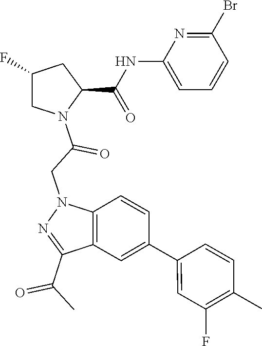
C1(C(=O)C)=NN(CC(=O)N2C(C(=O)NC3=CC=CC(Br)=N3)CC(F)C2)C2=C1C=C(C1=CC(F)=C(C)C=C1)C=C2
